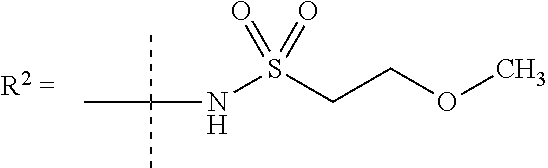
N(S(CCOC)(=O)=O)C(C)(C)C
